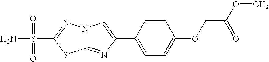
N12C(=NC(C3=CC=C(OCC(OC)=O)C=C3)=C1)SC(S(=O)(=O)N)=N2
